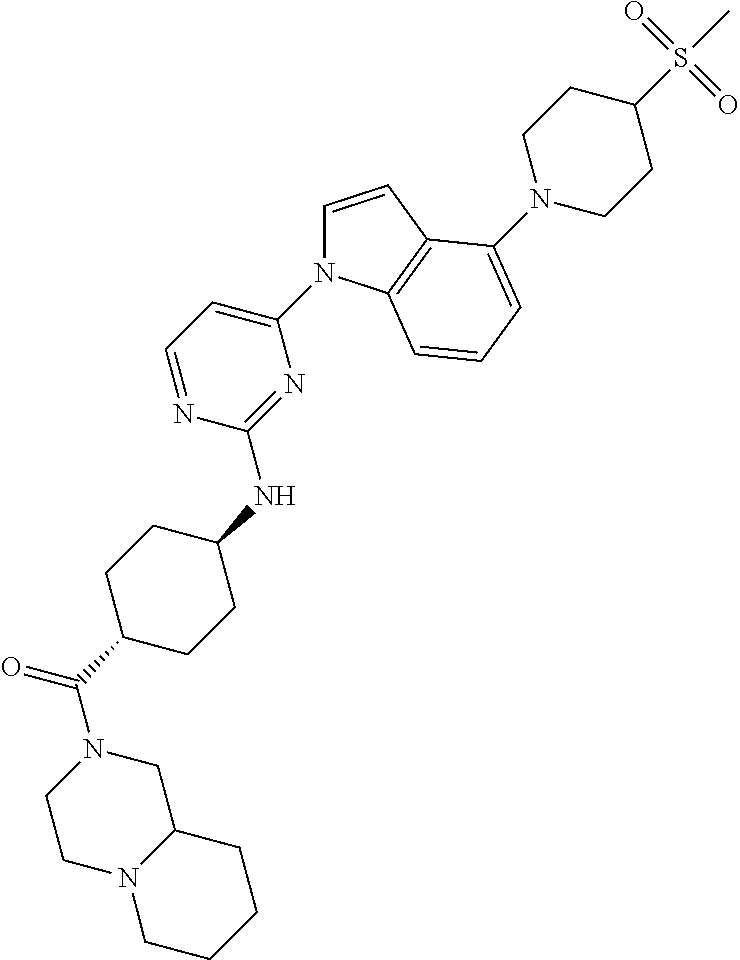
C1N2C(CN(C(C3CCC(NC4=NC(N5C=CC6=C5C=CC=C6N5CCC(S(C)(=O)=O)CC5)=CC=N4)CC3)=O)C1)CCCC2
